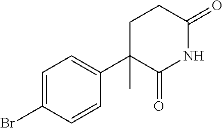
C1=C(Br)C=CC(C2(C)C(=O)NC(=O)CC2)=C1
